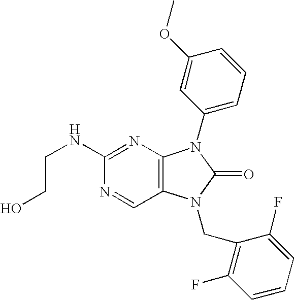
OCCNC1=NC2=C(C=N1)N(CC1=C(F)C=CC=C1F)C(=O)N2C1=CC=CC(OC)=C1
